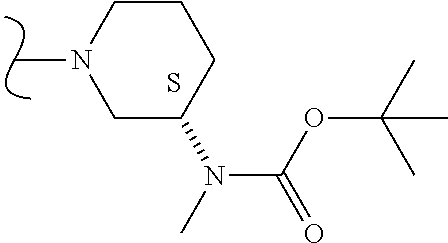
C1CCC(N(C)C(=O)OC(C)(C)C)CN1C.S
